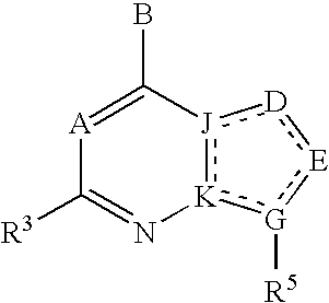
[A]1=C(B)[J]2:[K](:[G]([R5]):[E]:[D]:2)N=C1[R3]
